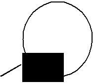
C[K]o
